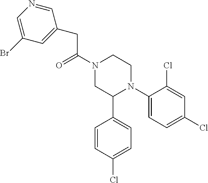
C(C(N1CC(C2=CC=C(Cl)C=C2)N(C2=CC=C(Cl)C=C2Cl)CC1)=O)C1=CC(Br)=CN=C1
